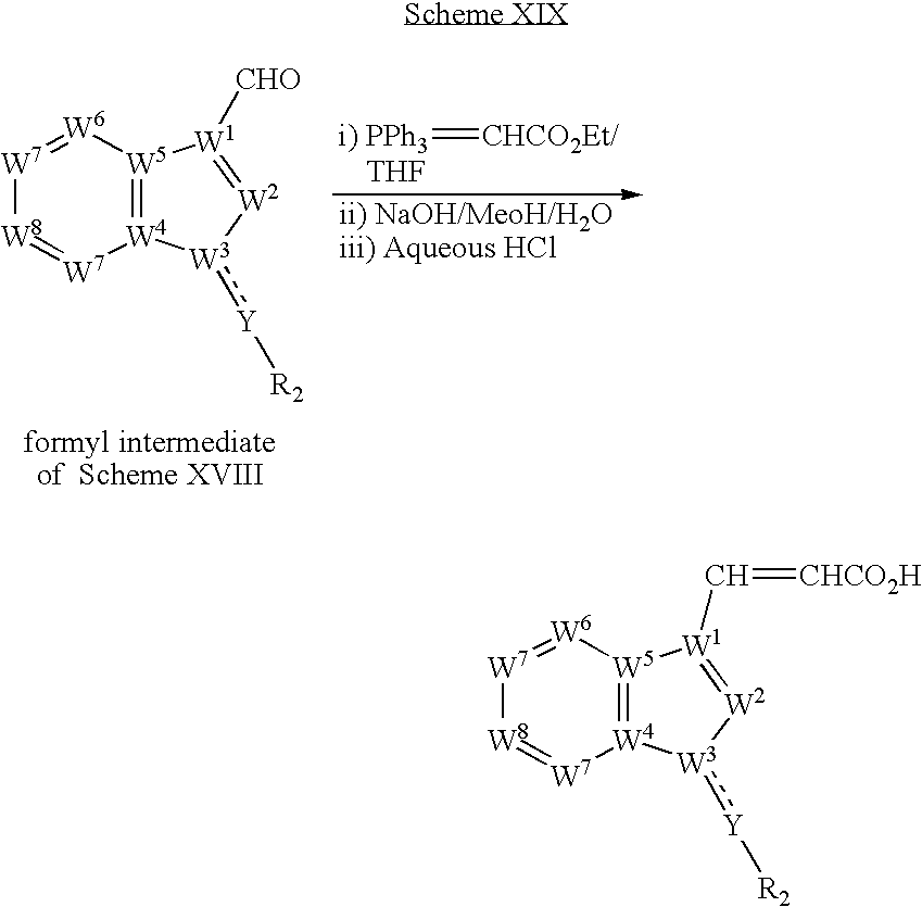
[W4]12=[W5]([W6]=[W7][W8]=[W7]1)[W1]([CHO])=[W2][W3]2:[Y][R2].[i) PPh3]=[CHCO2Et/].[THF].[W4]12=[W5]([W6]=[W7][W8]=[W7]1)[W1](C=[CHCO2H])=[W2][W3]2:[Y][R2]
